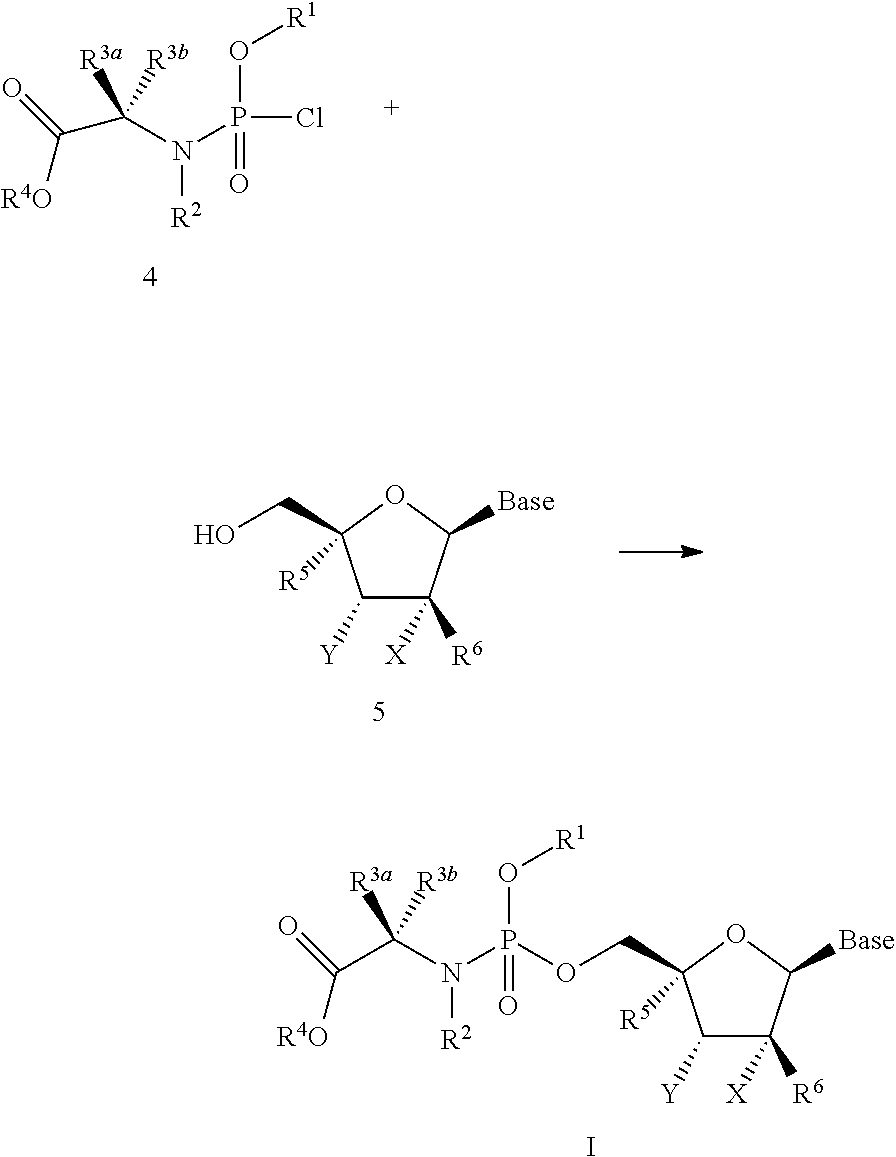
[R1]OP(Cl)(=O)N(C(C(=O)[R4O])([R3a])[R3b])[R2].C1([Y])C([X])([R6])C([Base])OC1(CO)[R5].C1([Y])C([X])([R6])C([Base])OC1(COP(N(C(C(=O)[R4O])([R3a])[R3b])[R2])(O[R1])=O)[R5].I
